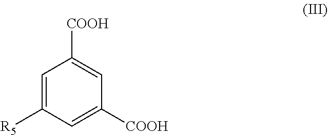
C1=C([R5])C=C([COOH])C=C1[COOH]
